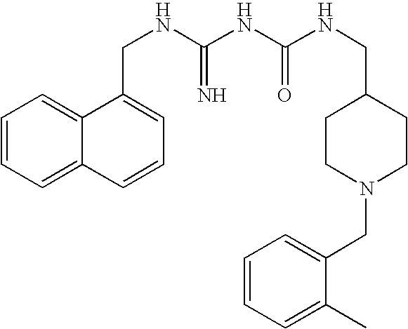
C1=CC=C2C(=C1)C(CNC(NC(NCC1CCN(CC3=CC=CC=C3C)CC1)=O)=N)=CC=C2
